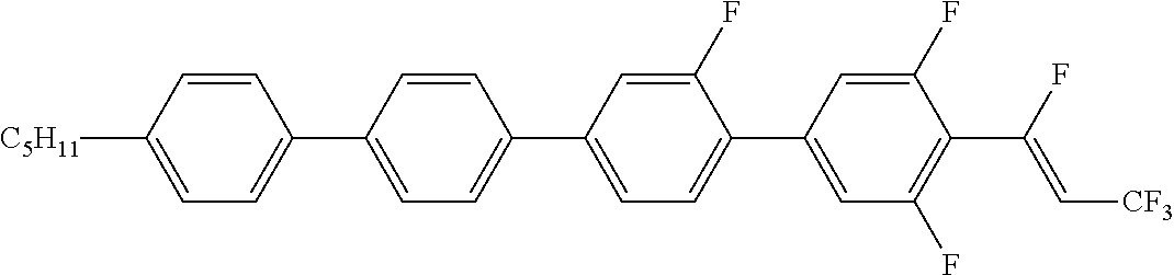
C1=C([C5H11])C=CC(C2=CC=C(C3=CC=C(C4=CC(F)=C(C(F)=C[CF3])C(F)=C4)C(F)=C3)C=C2)=C1
